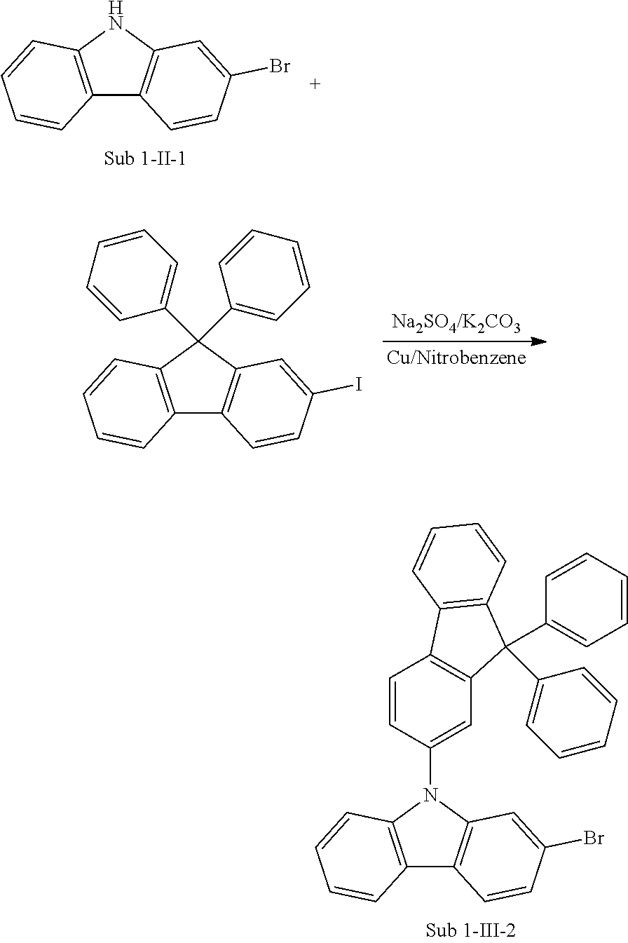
C12=C(N(C3=CC4=C(C=C3)C3=C(C4(C4=CC=CC=C4)C4=CC=CC=C4)C=CC=C3)C3=C1C=CC(Br)=C3)C=CC=C2.C12=C(NC3=C1C=CC(Br)=C3)C=CC=C2.C12=C(C(C3=CC=CC=C3)(C3=CC=CC=C3)C3=C1C=CC(I)=C3)C=CC=C2
